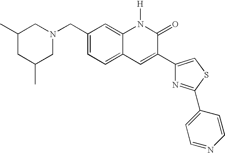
C1(C)CC(C)CN(CC2=CC=C3C(=C2)N([H])C(=O)C(C2=CSC(C4=CC=NC=C4)=N2)=C3)C1
